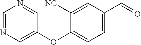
C1(OC2=CC=C(C=O)C=C2[NC])=CN=CN=C1
